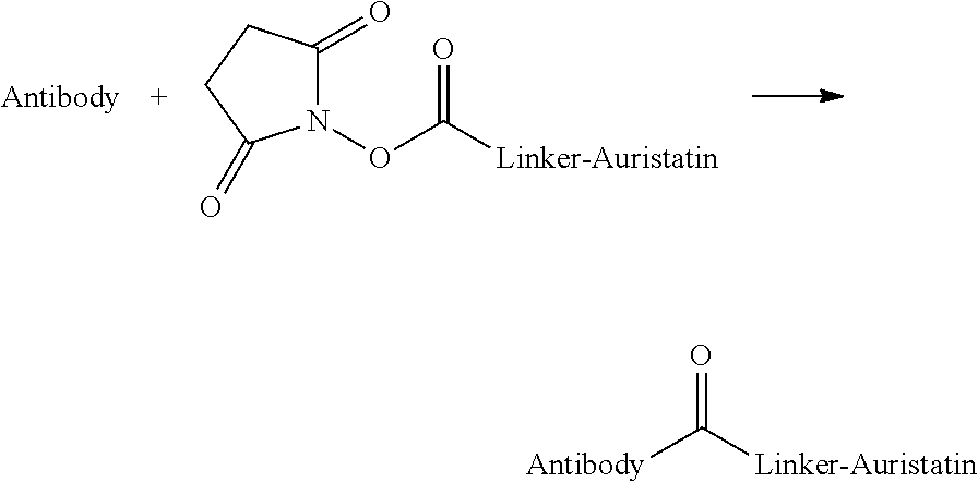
C1(=O)N(OC([Linker-Auristatin])=O)C(=O)CC1.[Antibody]C([Linker-Auristatin])=O
